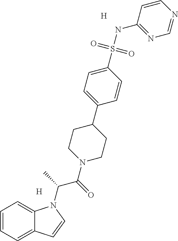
C1=CC=C2C(=C1)N(C(C)C(=O)N1CCC(C3=CC=C(S(NC4=NC=NC=C4)(=O)=O)C=C3)CC1)C=C2.[H].[H]
